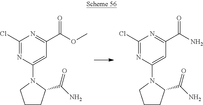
C1(Cl)=NC(N2C(C(N)=O)CCC2)=CC(C(OC)=O)=N1.C1(Cl)=NC(N2C(C(N)=O)CCC2)=CC(C(N)=O)=N1
